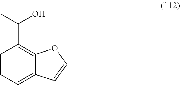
C1=CC=C2C(=C1C(C)O)OC=C2
